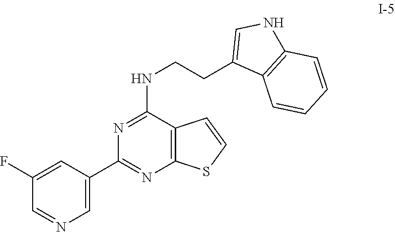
C1=NC=C(C2=NC3=C(C(NCCC4=CNC5=C4C=CC=C5)=N2)C=CS3)C=C1F
